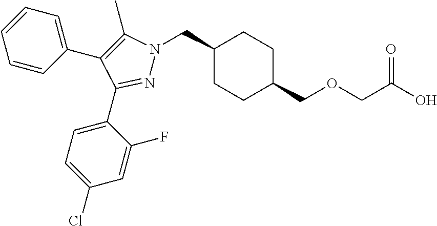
C1(CN2N=C(C3=CC=C(Cl)C=C3F)C(C3=CC=CC=C3)=C2C)CCC(COCC(O)=O)CC1
